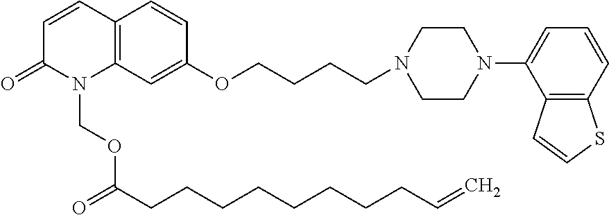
C12=C(C=C(OCCCCN3CCN(C4=CC=CC5=C4C=CS5)CC3)C=C1)N(COC(CCCCCCCCC=C)=O)C(=O)C=C2
